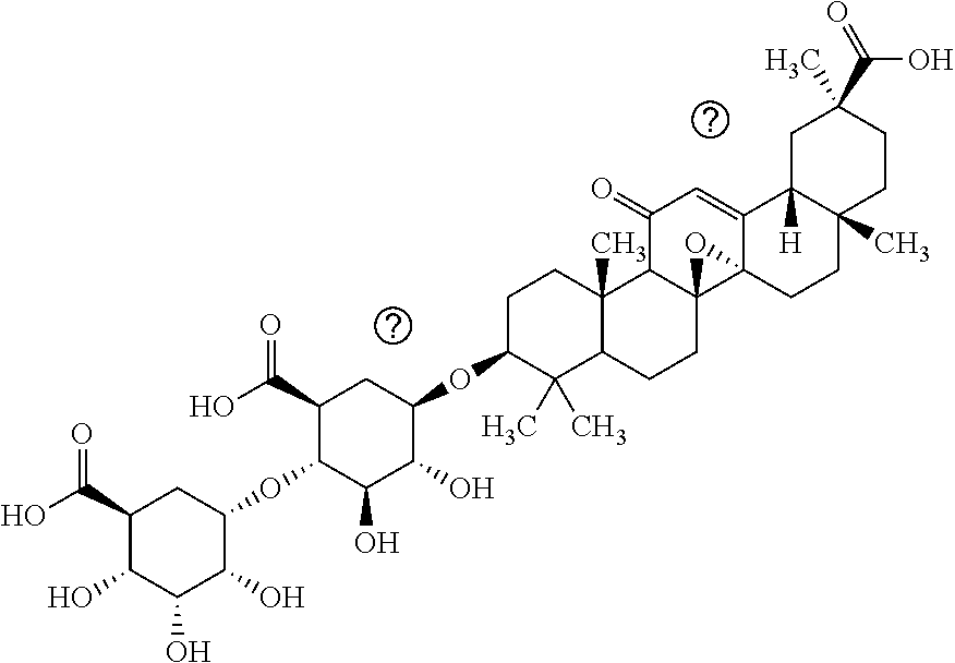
C1(C(=O)O)C(O)C(O)C(O)C(OC2C(O)C(O)C(OC3C(C)(C)C4C(C)(CC3)C3C5(CC4)C4(C(=CC3=O)C3([H])C(C)(CC4)CCC(C(O)=O)(C)C3)O5)CC2C(=O)O)C1
